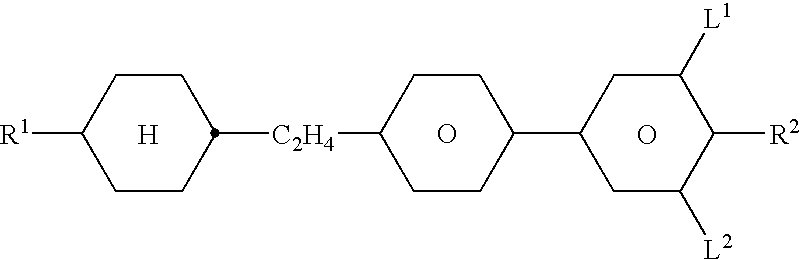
C1CC([R1])CCC1[C2H4]C1CCC(C2CC([L2])C([R2])C([L1])C2)CC1.[H].O.O
